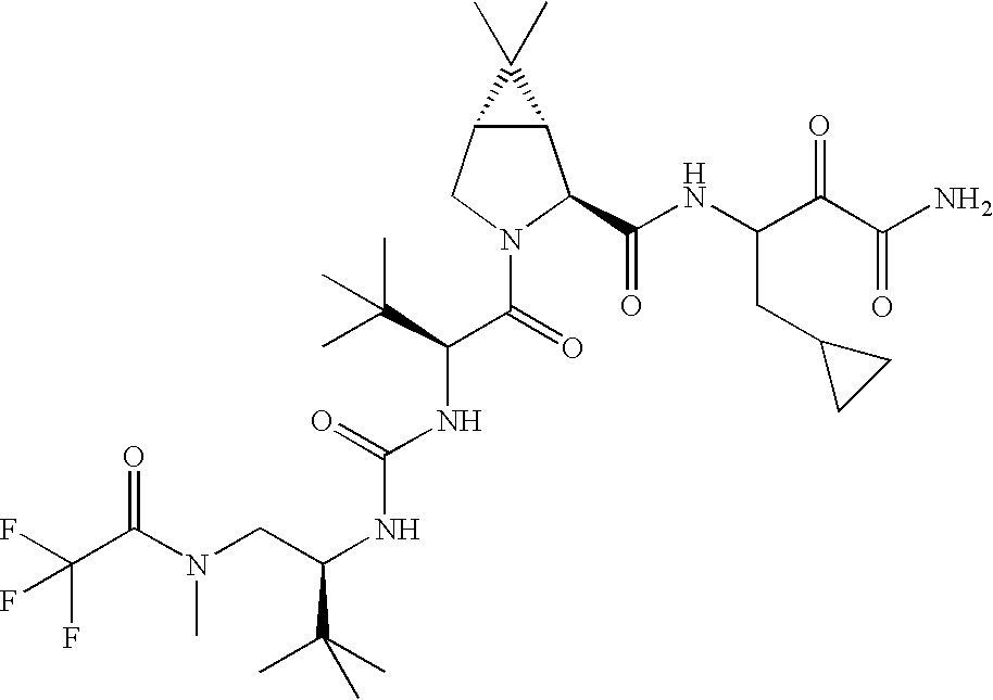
C(C(N(CC(NC(NC(C(=O)N1C(C(NC(C(C(N)=O)=O)CC2CC2)=O)C2C(C1)C2(C)C)C(C)(C)C)=O)C(C)(C)C)C)=O)(F)(F)F
